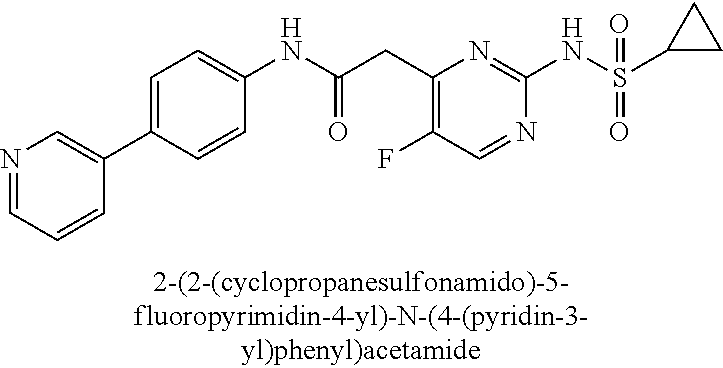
C1(NC(=O)CC2=C(F)C=NC(NS(=O)(=O)C3CC3)=N2)=CC=C(C2=CN=CC=C2)C=C1
